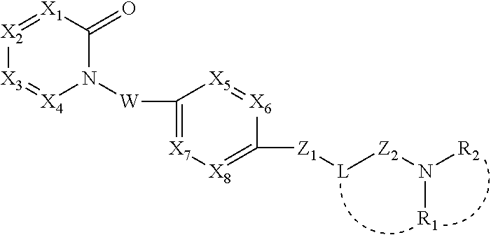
[X2]1=[X1]C(=O)N([W]C2=[X7][X8]=C([Z1][L][Z2]N([R2])[R1])[X6]=[X5]2)[X4]=[X3]1
